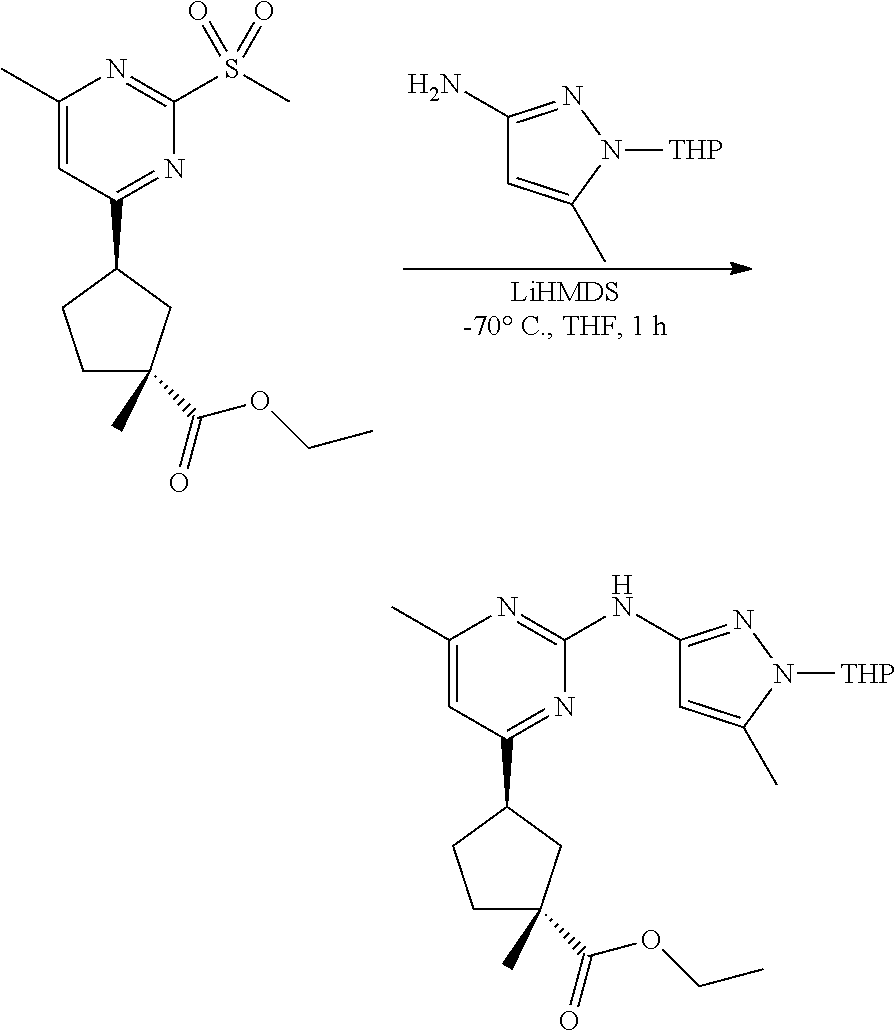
C1(C)=CC(C2CCC(C(OCC)=O)(C)C2)=NC(NC2=NN([THP])C(C)=C2)=N1.C1(C)=CC(C2CCC(C(OCC)=O)(C)C2)=NC(S(C)(=O)=O)=N1.C1(N)=NN([THP])C(C)=C1
